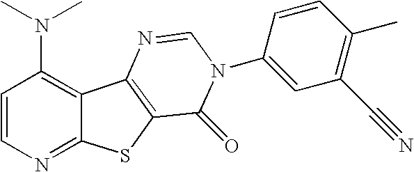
C12=C(N(C)C)C=CN=C1SC1=C2N=CN(C2=CC(C#N)=C(C)C=C2)C1=O
